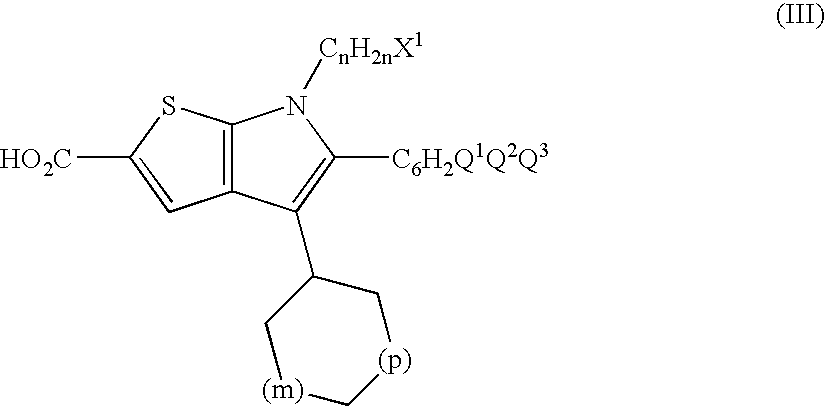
C12=C(C=C([HO2C])S1)C(C1C[(m)]C[(p)]C1)=C([C6H2Q1Q2Q3])N2[CnH2nX1]
